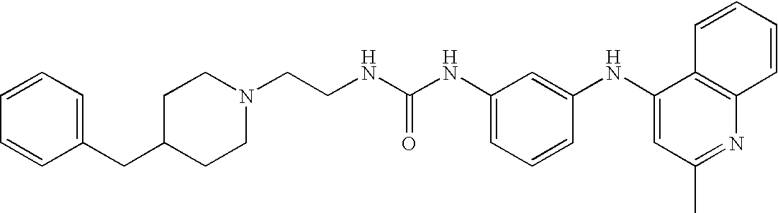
C1(NC2=CC(C)=NC3=C2C=CC=C3)=CC(NC(NCCN2CCC(CC3=CC=CC=C3)CC2)=O)=CC=C1
